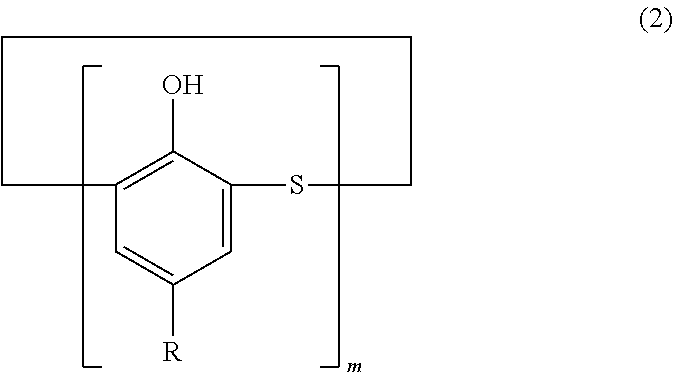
C1=C2C(O)=C(C=C1[R])CCCCS2
